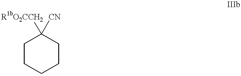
C1CCCCC1([R1bO2CCH2])[CN]
